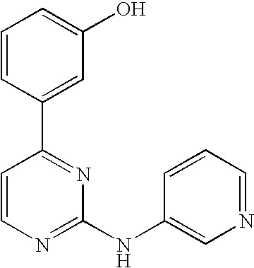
C1=CC(C2=NC(NC3=CN=CC=C3)=NC=C2)=CC(O)=C1
